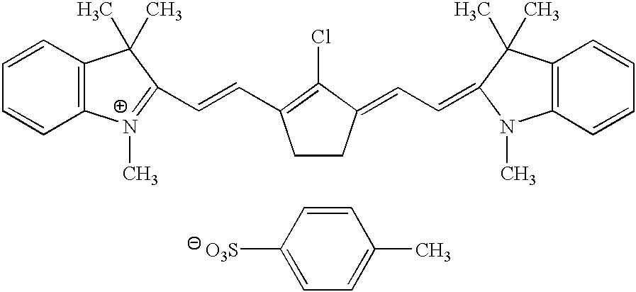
C12=C(C=CC=C1)C(C)(C)C(C=CC1=C(Cl)C(=CC=C3C(C)(C)C4=C(N3C)C=CC=C4)CC1)=[N+]2C.C1=CC([O3S])=CC=C1C
